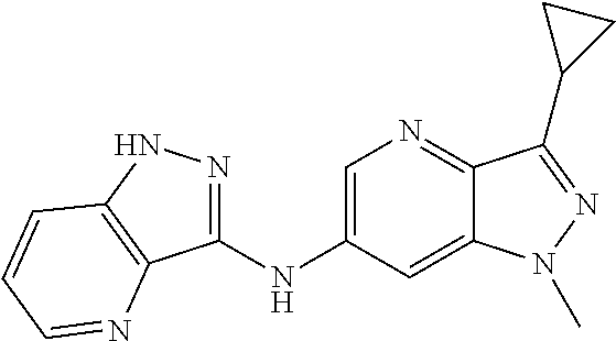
C1(NC2=CN=C3C(=C2)N(C)N=C3C2CC2)=NNC2=C1N=CC=C2
